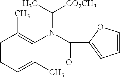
C1=CC=C(C)C(N(C(C2=CC=CO2)=O)C(C)[CO2CH3])=C1C
